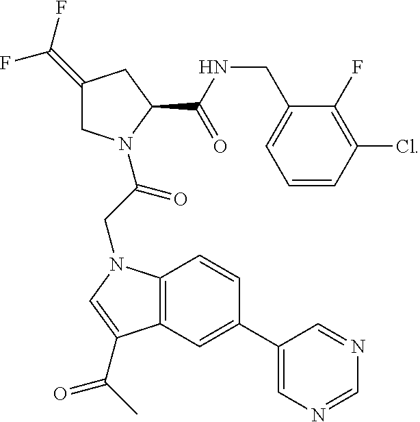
C1(=C(F)F)CN(C(CN2C3=C(C=C(C4=CN=CN=C4)C=C3)C(C(C)=O)=C2)=O)C(C(NCC2=CC=CC(Cl)=C2F)=O)C1
